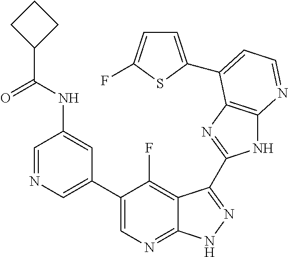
C1=NC=C(C2=CN=C3C(=C2F)C(C2=NC4=C(N2)N=CC=C4C2=CC=C(F)S2)=NN3)C=C1NC(C1CCC1)=O
